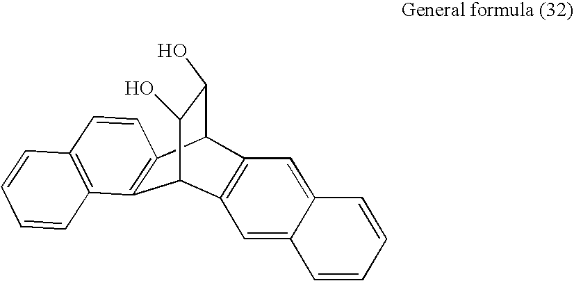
C12=C(C3C(O)C(O)C1C1=C3C=C3C(=C1)C=CC=C3)C=CC1=C2C=CC=C1
